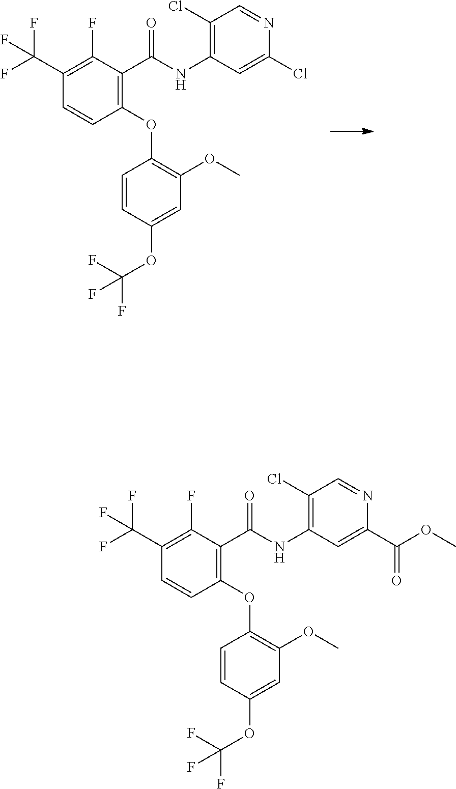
C1(C(F)(F)F)=C(F)C(C(NC2=C(Cl)C=NC(Cl)=C2)=O)=C(OC2=C(OC)C=C(OC(F)(F)F)C=C2)C=C1.C1(C(F)(F)F)=C(F)C(C(NC2=C(Cl)C=NC(C(OC)=O)=C2)=O)=C(OC2=C(OC)C=C(OC(F)(F)F)C=C2)C=C1
